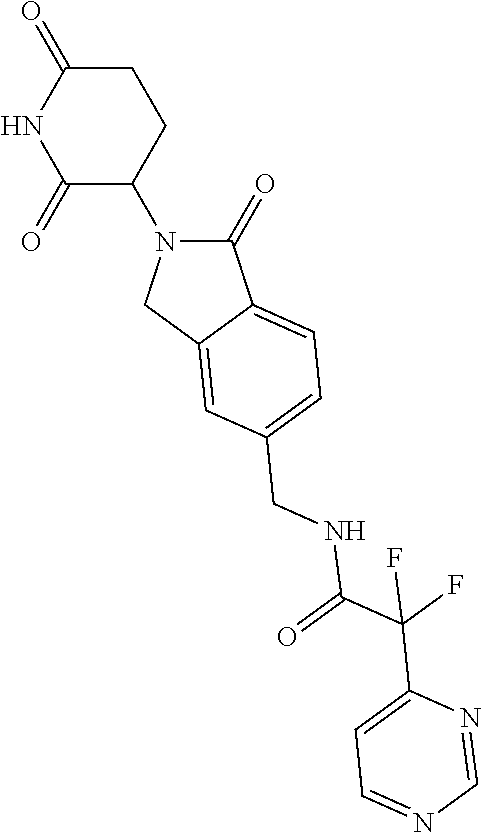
C1(=O)N(C2CCC(=O)NC2=O)CC2=CC(CNC(=O)C(F)(F)C3=CC=NC=N3)=CC=C12
